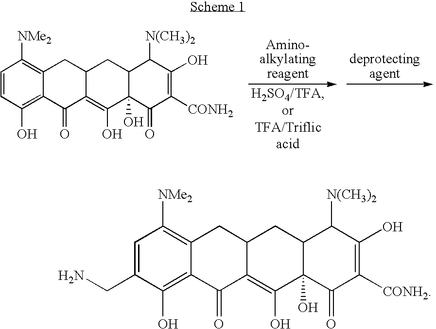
C1=CC(O)=C2C(=C1[NMe2])CC1C(=C(O)C3(O)C(C1)C([N(CH3)2])C(O)=C([CONH2])C3=O)C2=O.C1=C(CN)C(O)=C2C(=C1[NMe2])CC1C(=C(O)C3(O)C(C1)C([N(CH3)2])C(O)=C([CONH2])C3=O)C2=O
